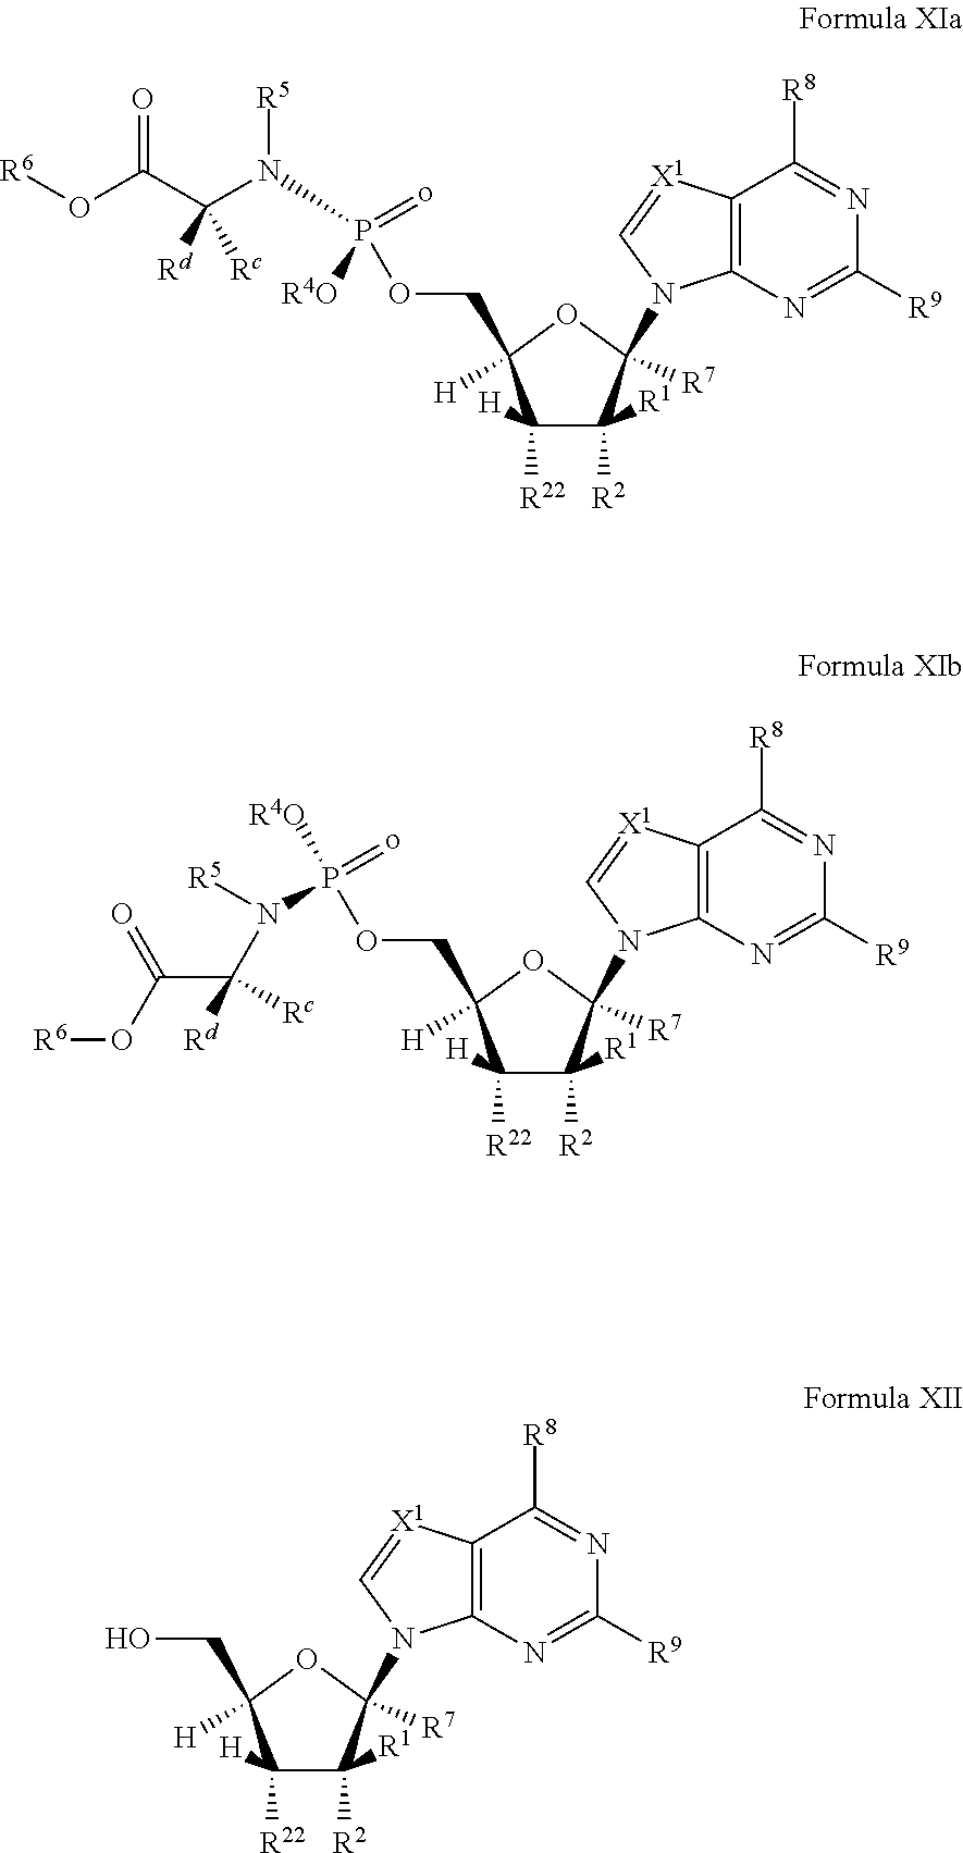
C1([R22])([H])C([R2])([R1])C(N2C3=C([X1]=C2)C([R8])=NC([R9])=N3)([R7])OC1([H])COP(N([R5])C([Rc])(C(=O)O[R6])[Rd])(=o)[R4O].C1([R22])([H])C([R2])([R1])C(N2C3=C([X1]=C2)C([R8])=NC([R9])=N3)([R7])OC1([H])COP([R4O])(=o)N(C(C(=O)O[R6])([Rd])[Rc])[R5].C1([R22])([H])C([R2])([R1])C(N2C3=C([X1]=C2)C([R8])=NC([R9])=N3)([R7])OC1([H])CO
